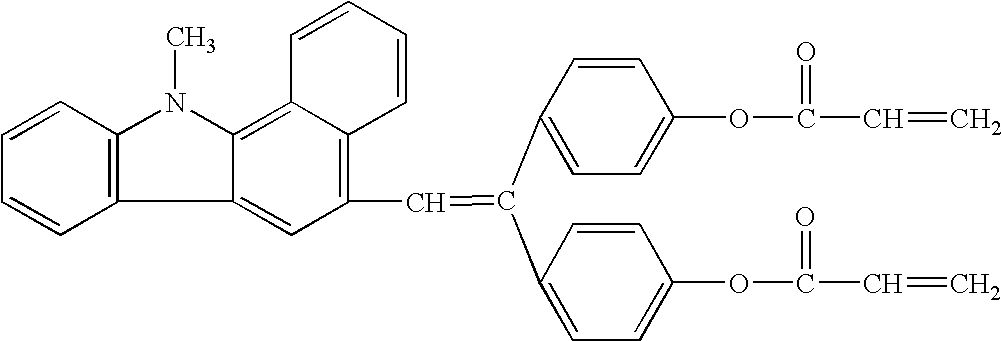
C1(OC(=O)C=C)=CC=C(C(C2=CC=C(OC(=O)C=C)C=C2)=CC2=C3C(=C4C(=C2)C2=C(C=CC=C2)N4C)C=CC=C3)C=C1
